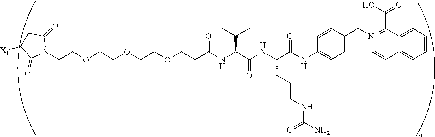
C(COCCOCCOCCC(NC(C(NC(C(NC1=CC=C(C[N+]2=C(C(O)=O)C3=CC=CC=C3C=C2)C=C1)=O)CCCNC(N)=O)=O)C(C)C)=O)N1C(=O)CC([X1])C1=O
